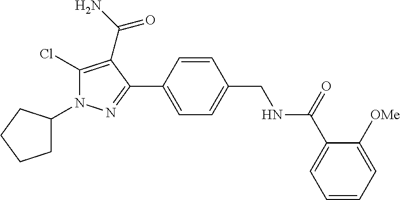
C1C(N2C(Cl)=C(C(N)=O)C(C3=CC=C(CNC(C4=CC=CC=C4[OMe])=O)C=C3)=N2)CCC1
